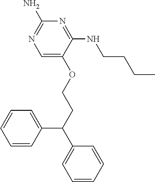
N1=C(N)N=C(NCCCC)C(OCCC(C2=CC=CC=C2)C2=CC=CC=C2)=C1
